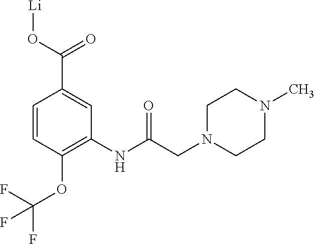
C1=CC(OC(F)(F)F)=C(NC(CN2CCN(C)CC2)=O)C=C1C(O[Li])=O
